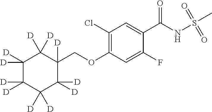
C1=C(C(NS(=O)(=O)C)=O)C(F)=CC(OCC2([D])C([D])([D])C([D])([D])C([D])([D])C([D])([D])C2([D])[D])=C1Cl
